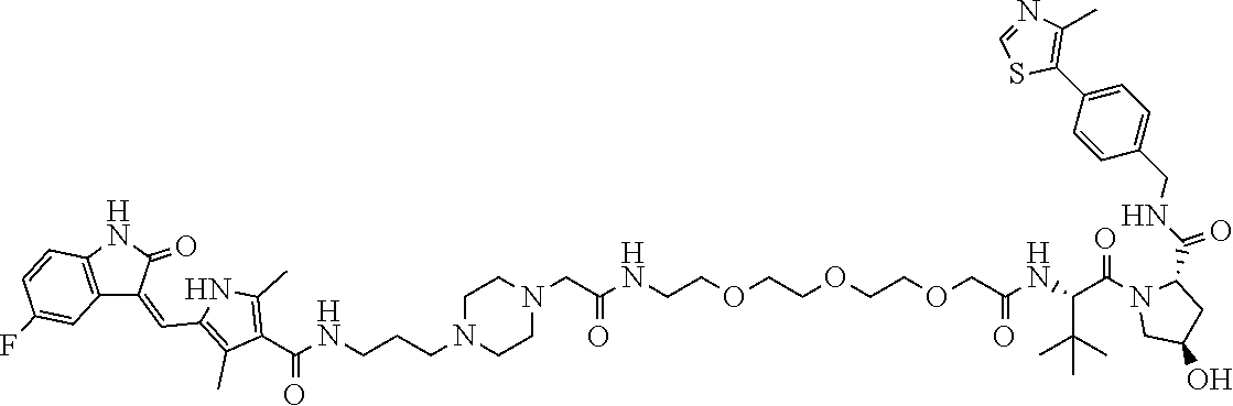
C1CN(CCCNC(C2=C(C)NC(C=C3C4=C(C=CC(F)=C4)NC3=O)=C2C)=O)CCN1CC(=O)NCCOCCOCCOCC(=O)NC(C(N1C(C(NCC2=CC=C(C3=C(C)N=CS3)C=C2)=O)CC(O)C1)=O)C(C)(C)C
